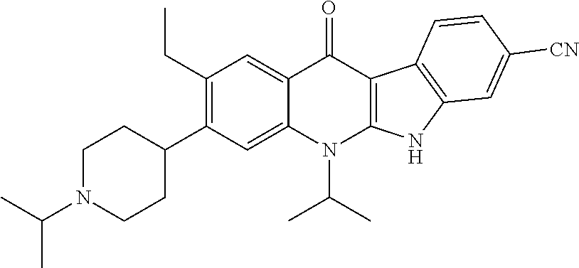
C1N(C(C)C)CCC(C2=C(CC)C=C3C(=C2)N(C(C)C)C2=C(C3=O)C3=C(N2)C=C([CN])C=C3)C1
